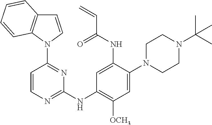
C1=CN(C2=NC(NC3=C([OCH3])C=C(N4CCN(C(C)(C)C)CC4)C(NC(C=C)=O)=C3)=NC=C2)C2=C1C=CC=C2
